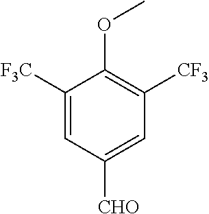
C1([F3C])=CC([CHO])=CC([CF3])=C1OC
